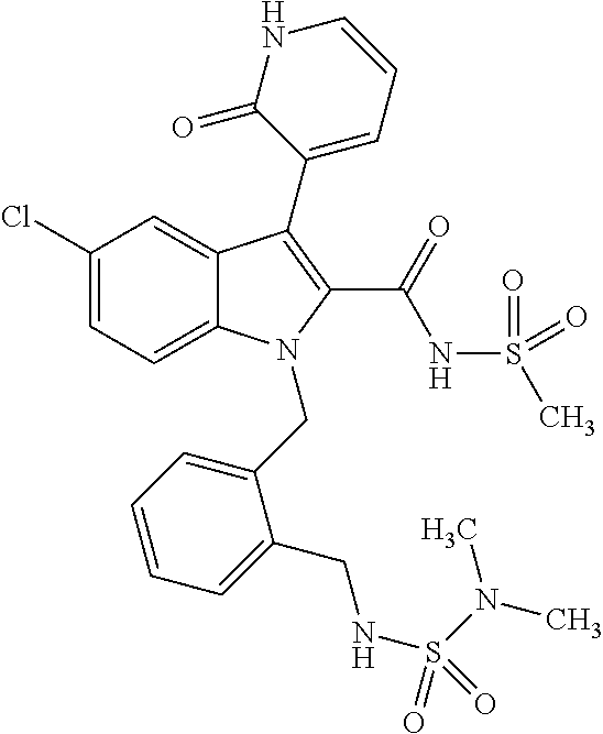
C1(Cl)=CC=C2C(=C1)C(C1=CC=CNC1=O)=C(C(=O)NS(=O)(=O)C)N2CC1=CC=CC=C1CNS(N(C)C)(=O)=O
